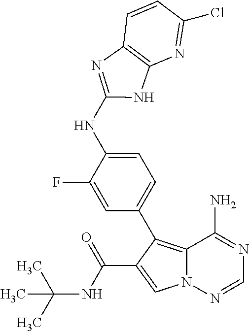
C12=C(C3=CC=C(NC4=NC5=C(N=C(Cl)C=C5)N4)C(F)=C3)C(C(NC(C)(C)C)=O)=CN1N=CN=C2N
